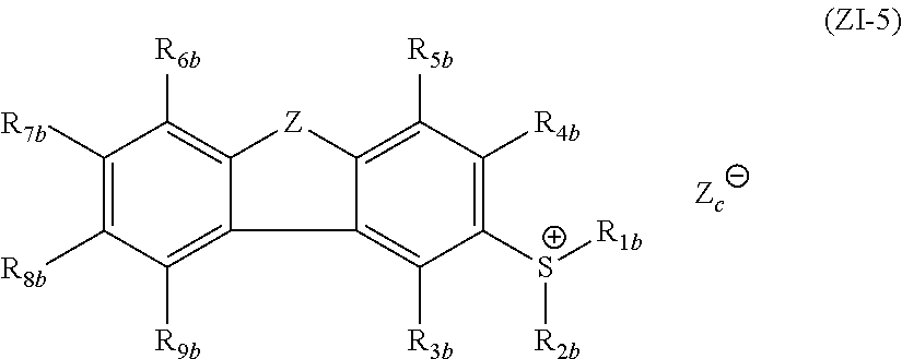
C1([R7b])=C([R8b])C([R9b])=C2C(=C1[R6b])[Z]C1=C([R5b])C([R4b])=C([S+]([R1b])[R2b])C([R3b])=C21
